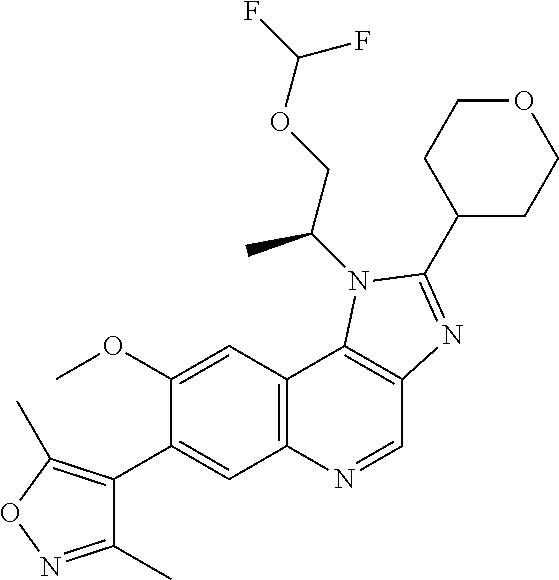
C12=C(N=CC3=C1N(C(COC(F)F)C)C(C1CCOCC1)=N3)C=C(C1=C(C)ON=C1C)C(OC)=C2
